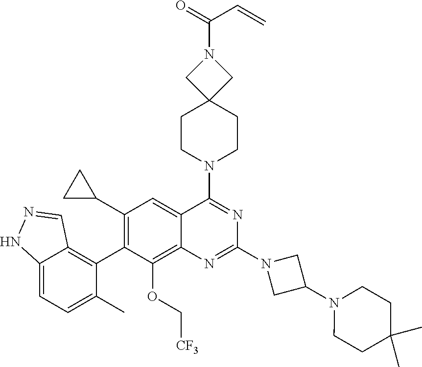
C12=CC=C(C)C(C3=C(C4CC4)C=C4C(=C3OC[CF3])N=C(N3CC(N5CCC(C)(C)CC5)C3)N=C4N3CCC4(CC3)CN(C(C=C)=O)C4)=C1C=NN2
